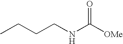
CCCCNC([OMe])=O
